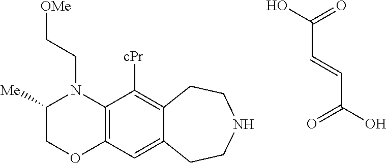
O=C(C=CC(=O)O)O.C([OMe])CN1C([Me])COC2=C1C([cPr])=C1C(=C2)CCNCC1
